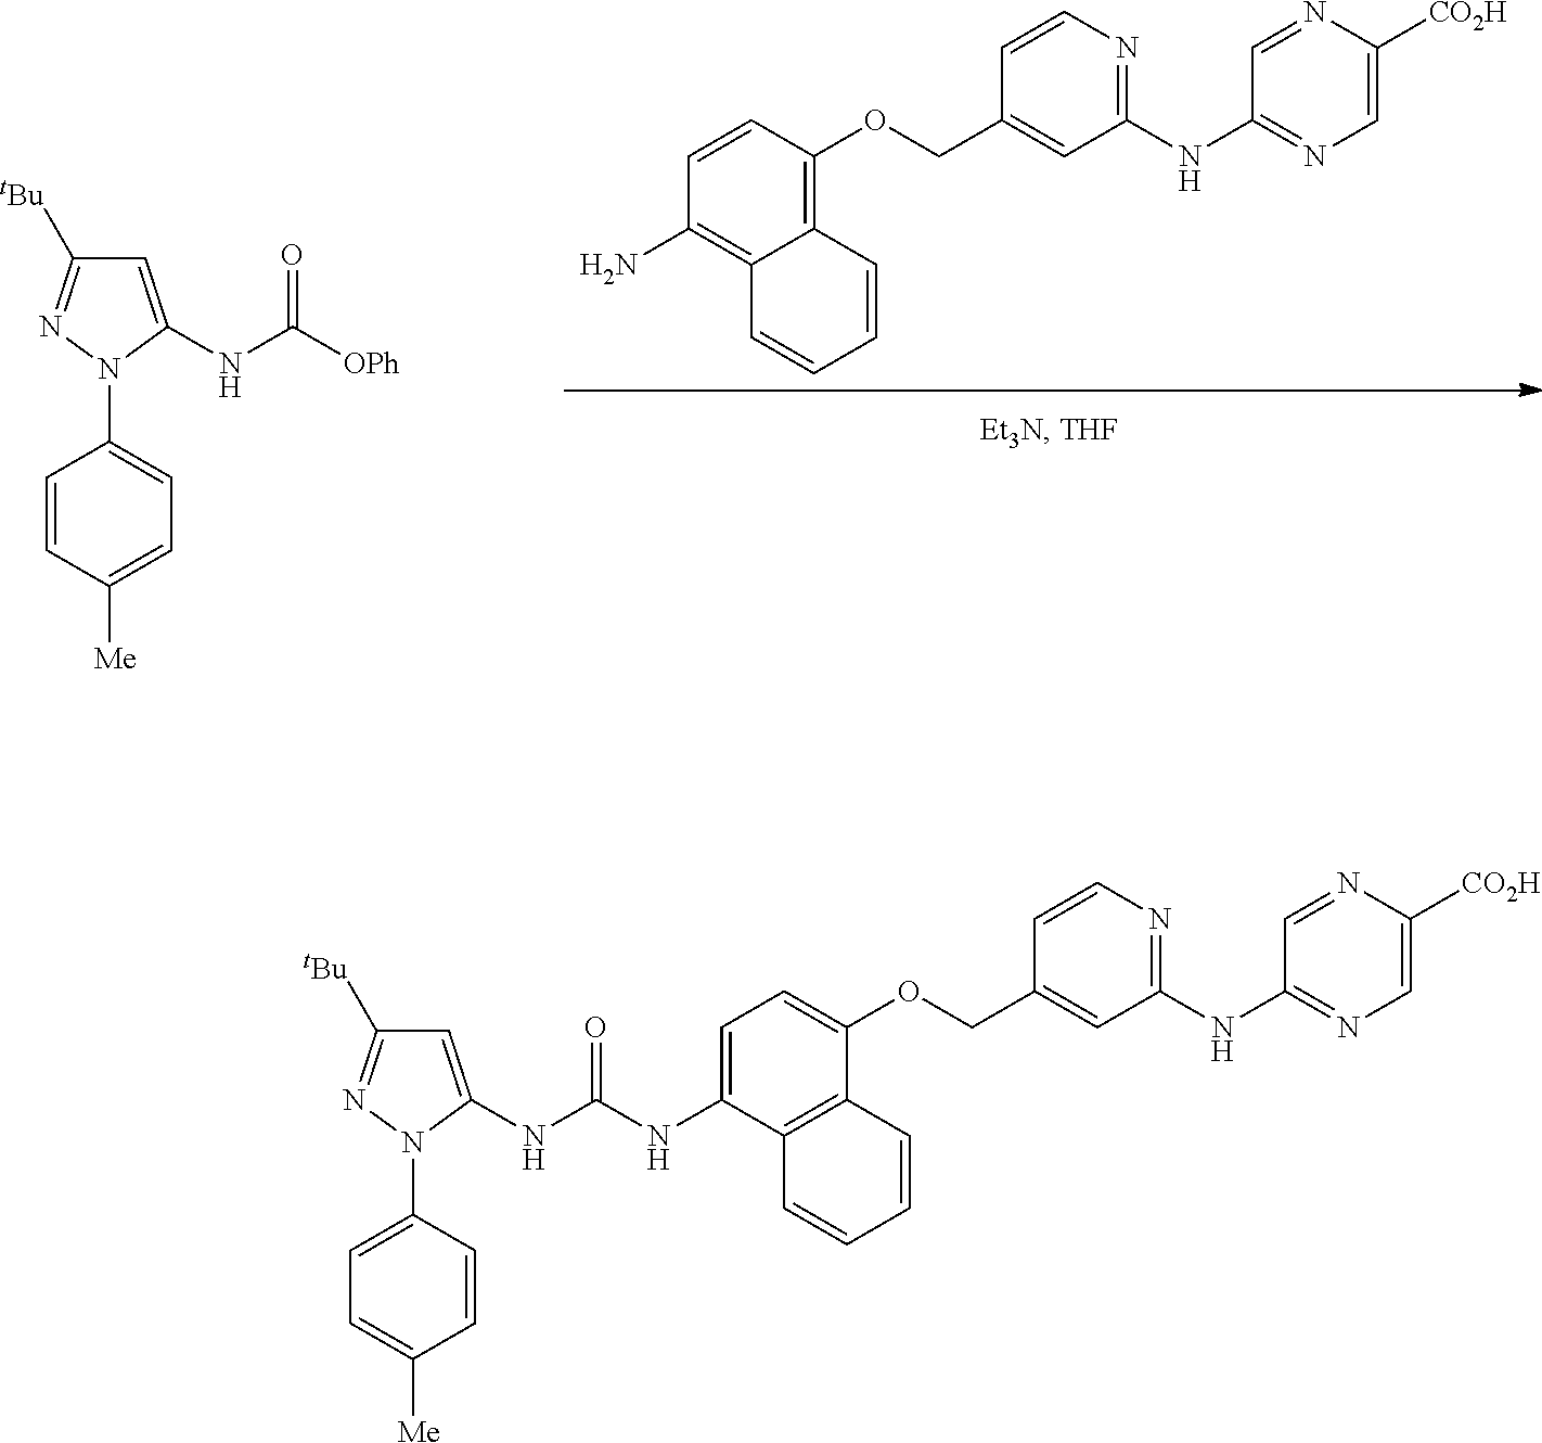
C1=C(NC([OPh])=O)N(C2=CC=C([Me])C=C2)N=C1[tBu].C1=CC(OCC2=CC(NC3=NC=C([CO2H])N=C3)=NC=C2)=C2C(=C1N)C=CC=C2.C1=C(NC(NC2=CC([tBu])=NN2C2=CC=C([Me])C=C2)=O)C2=C(C(OCC3=CC(NC4=NC=C([CO2H])N=C4)=NC=C3)=C1)C=CC=C2
